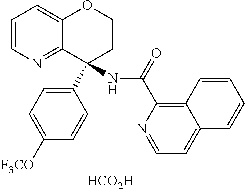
[HCO2H].C1=CN=C2C(=C1)OCCC2(C1=CC=C([F3CO])C=C1)NC(=O)C1=C2C(=CC=N1)C=CC=C2
